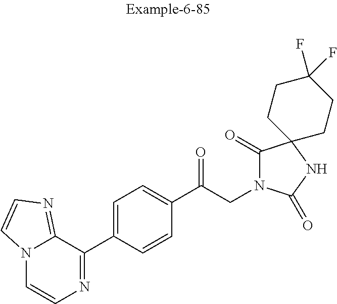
N12C=CN=C(C3=CC=C(C(CN4C(=O)C5(NC4=O)CCC(F)(F)CC5)=O)C=C3)C1=NC=C2
